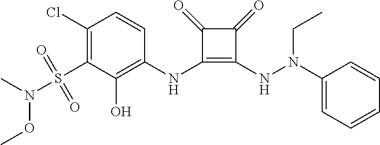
C1(Cl)=C(S(N(OC)C)(=O)=O)C(O)=C(NC2=C(NN(C3=CC=CC=C3)CC)C(=O)C2=O)C=C1
